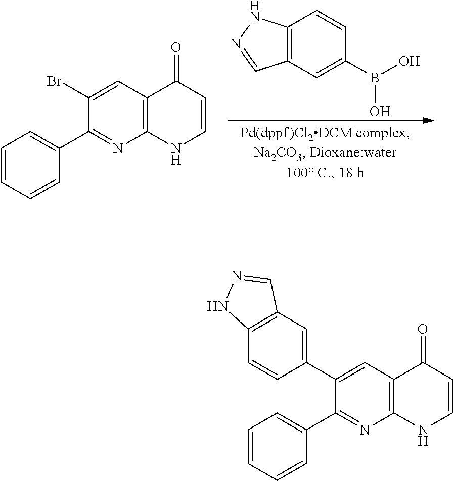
C12=C(C=C(B(O)O)C=C1)C=NN2.C1=CC=CC(C2=NC3=C(C=C2Br)C(=O)C=CN3)=C1.C1=CC=CC(C2=NC3=C(C=C2C2=CC4=C(C=C2)NN=C4)C(=O)C=CN3)=C1
